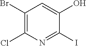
C1(Br)=C(Cl)N=C(I)C(O)=C1
